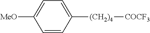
C1=CC([(CH2)4][COCF3])=CC=C1[MeO]
